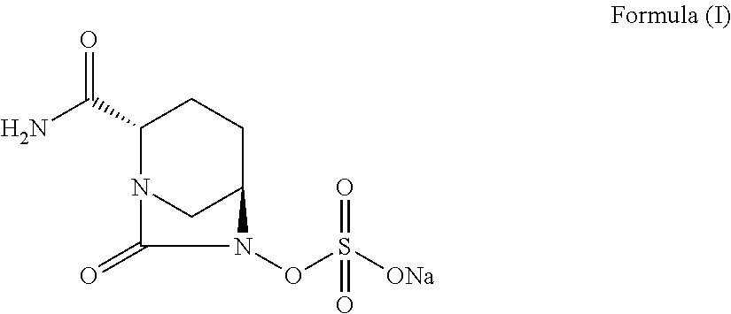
C1(C(N)=O)N2CC(CC1)N(OS([ONa])(=O)=O)C2=O
